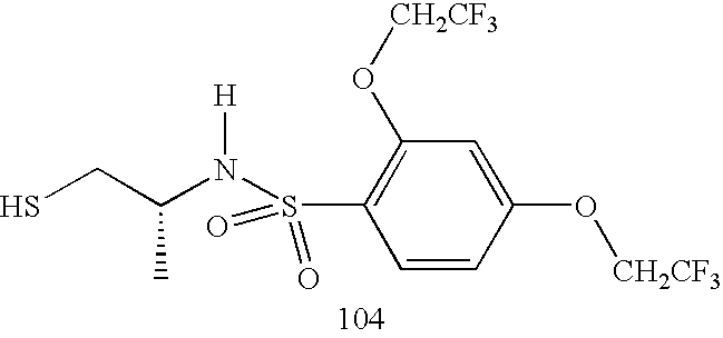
SCC(N(S(C1=C(O[CH2CF3])C=C(O[CH2CF3])C=C1)(=O)=O)[H])C
